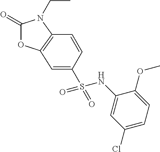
C1(=O)OC2=C(N1CC)C=CC(S(=O)(NC1=CC(Cl)=CC=C1OC)=O)=C2
